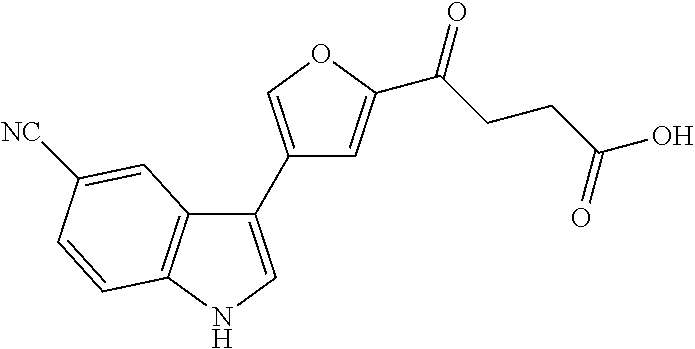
C12=C(NC=C1C1=COC(C(CCC(O)=O)=O)=C1)C=CC([NC])=C2
